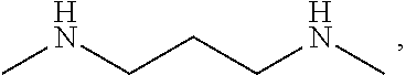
CNCCCNC
